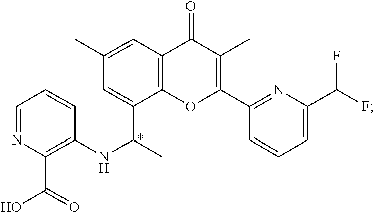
C1=NC(C(O)=O)=C(NC(C)C2=CC(C)=CC3=C2OC(C2=NC(C(F)F)=CC=C2)=C(C)C3=O)C=C1
